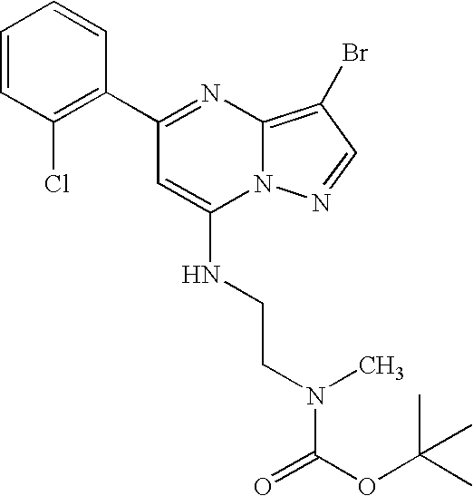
C1(C2=NC3=C(Br)C=NN3C(NCCN(C(OC(C)(C)C)=O)C)=C2)=C(Cl)C=CC=C1
